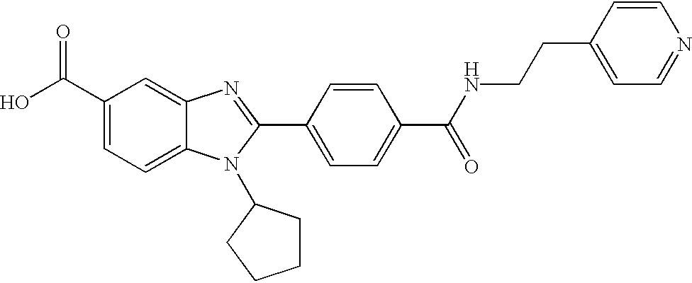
C1(C(O)=O)=CC=C2C(=C1)N=C(C1=CC=C(C(NCCC3=CC=NC=C3)=O)C=C1)N2C1CCCC1
